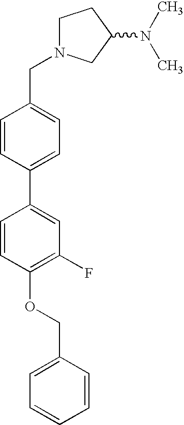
C1N(CC2=CC=C(C3=CC(F)=C(OCC4=CC=CC=C4)C=C3)C=C2)CC(N(C)C)C1
